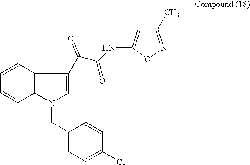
C1=CC2=C(C=C1)N(CC1=CC=C(Cl)C=C1)C=C2C(C(=O)NC1=CC(C)=NO1)=O
